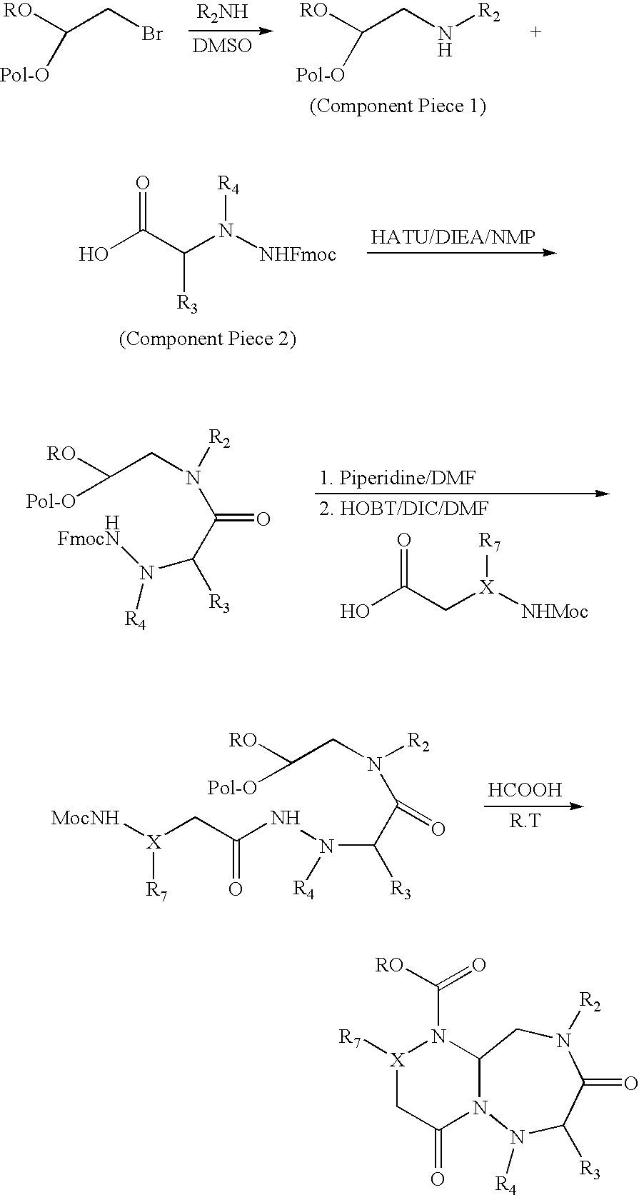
C(CN[R2])([RO])[Pol-O].C(CBr)([RO])[Pol-O].OC(C(N([NHFmoc])[R4])[R3])=O.OC(C[X]([NHMoc])[R7])=O.C(CN([R2])C(=O)C([R3])N([HFmocN])[R4])([RO])[Pol-O].[HCOOH].C(CN([R2])C(=O)C([R3])N(NC(C[X]([MocNH])[R7])=O)[R4])([RO])[Pol-O].[X]1([R7])CC(=O)N2C(N1C([RO])=O)CN([R2])C(=O)C([R3])N2[R4]
